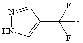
N1=CC(C(F)(F)F)=CN1
